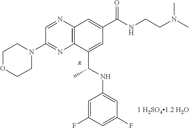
C1=NC2=C(N=C1N1CCOCC1)C(C(NC1=CC(F)=CC(F)=C1)C)=CC(C(=O)NCCN(C)C)=C2.[R]
